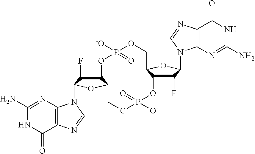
C12C(F)C(N3C4=C(C(=O)NC(N)=N4)N=C3)OC1CCP(=O)([O-])OC1C(F)C(N3C4=C(C(=O)NC(N)=N4)N=C3)OC1COP([-O])(=O)O2
